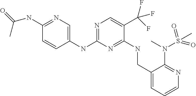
C1(NC2=NC=C(C(F)(F)F)C(NCC3=CC=CN=C3N(C)S(C)(=O)=O)=N2)=CN=C(NC(=O)C)C=C1
